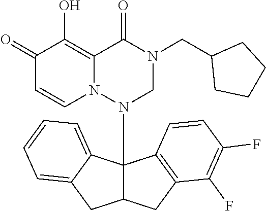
C1(=O)C=CN2C(=C1O)C(=O)N(CC1CCCC1)CN2C12C(CC3=C1C=CC(F)=C3F)CC1=CC=CC=C21
